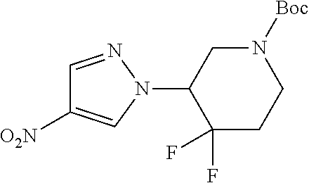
C1=NN(C2C(F)(F)CCN([Boc])C2)C=C1[O2N]
